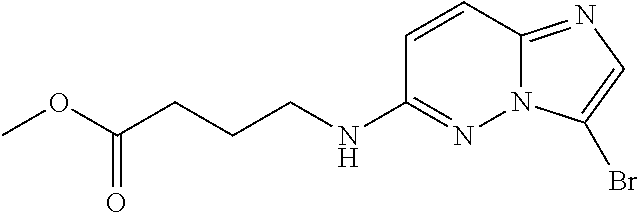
C1=CC2=NC=C(Br)N2N=C1NCCCC(OC)=O
